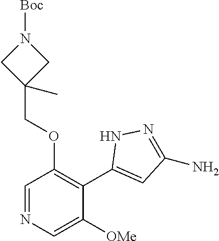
C1=NC=C([OMe])C(C2=CC(N)=NN2)=C1OCC1(C)CN([Boc])C1
